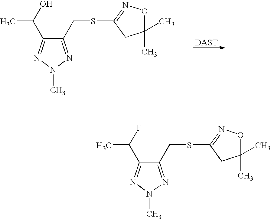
[DAST].C1(CSC2=NOC(C)(C)C2)=NN(C)N=C1C(O)C.C1(CSC2=NOC(C)(C)C2)=NN(C)N=C1C(F)C
